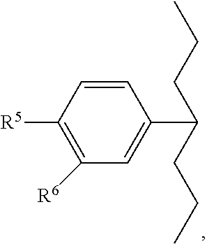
C1=CC([R5])=C([R6])C=C1C(CCC)CCC
